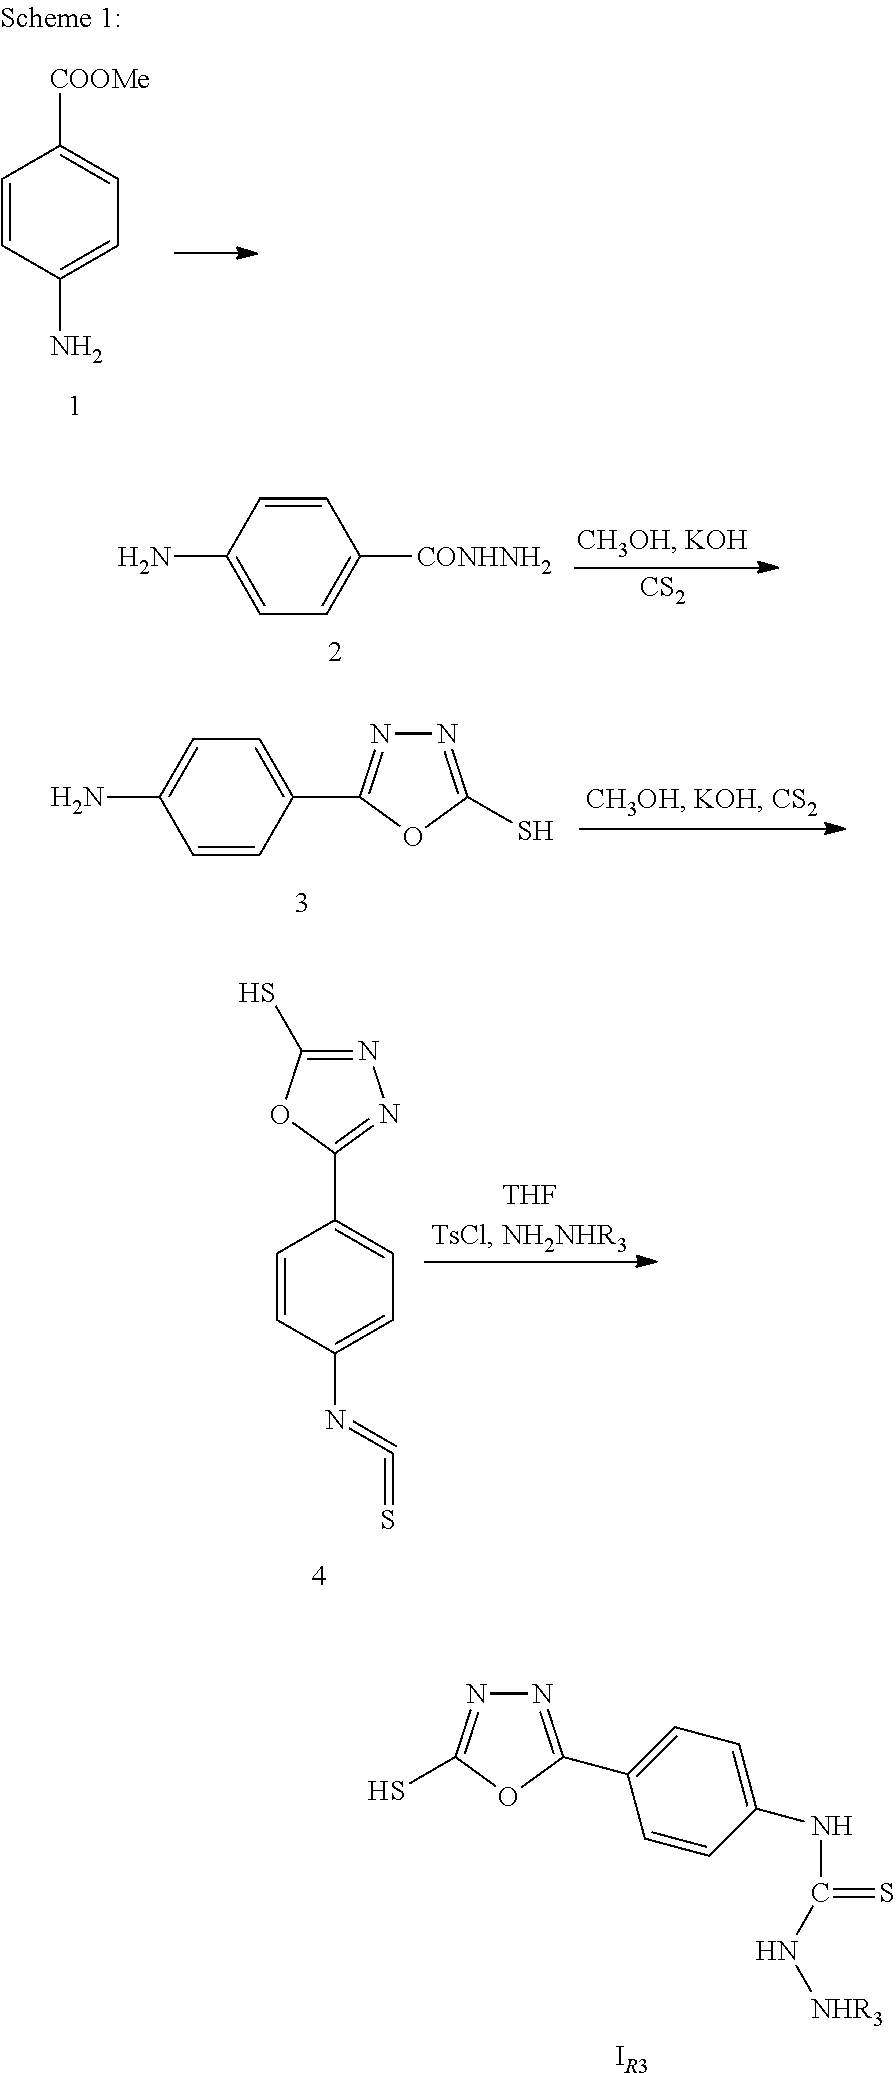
C1(N)=CC=C([CONHNH2])C=C1.[CS2].C1=CC(C2=NN=C(S)O2)=CC=C1N.N1=C(S)OC(C2=CC=C(N=C=S)C=C2)=N1.C1=CC(N)=CC=C1[COOMe].N1=C(C2=CC=C(NC(N[NHR3])=S)C=C2)OC(S)=N1.[IR3]
